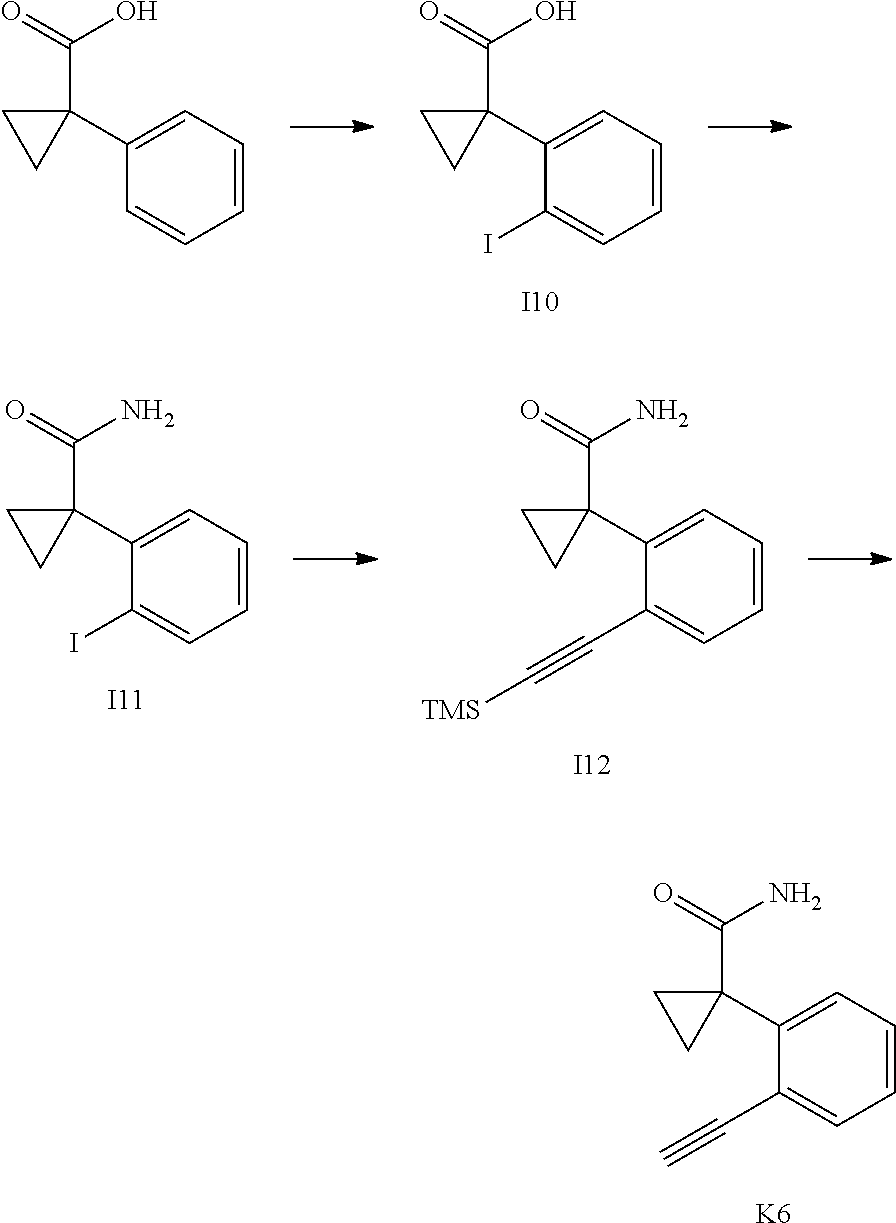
C1=CC=C(C2(C(=O)N)CC2)C(C#C)=C1.[K6].C1=CC=C(C2(C(=O)O)CC2)C(I)=C1.[I10].C1=CC=C(C2(C(=O)O)CC2)C=C1.C1=CC=C(C2(C(=O)N)CC2)C(I)=C1.[I11].C1=CC=C(C2(C(=O)N)CC2)C(C#C[TMS])=C1.[I12]
